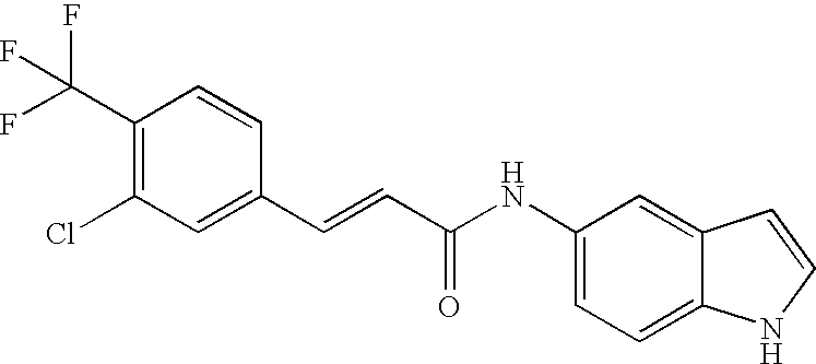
C(=CC(=O)NC1=CC=C2C(=C1)C=CN2)C1=CC(Cl)=C(C(F)(F)F)C=C1
